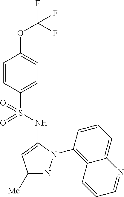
C1(OC(F)(F)F)=CC=C(S(=O)(=O)NC2=CC([Me])=NN2C2=C3C(=CC=C2)N=CC=C3)C=C1
